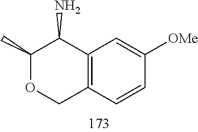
C1(C)OCC2=C(C1N)C=C([OMe])C=C2
